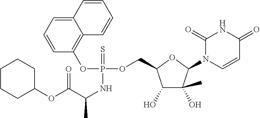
O(P(OC1=C2C(=CC=C1)C=CC=C2)(=S)NC(C(=O)OC1CCCCC1)C)CC1C(O)C(O)(C)C(N2C=CC(=O)NC2=O)O1
